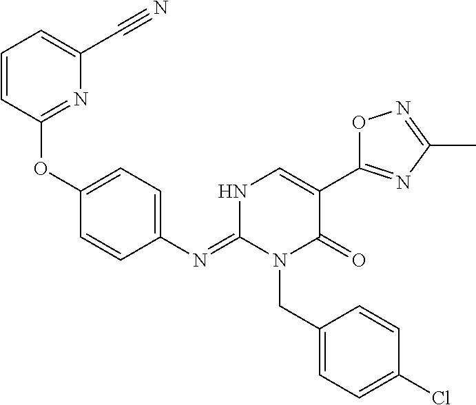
C1(OC2=NC(C#N)=CC=C2)=CC=C(N=C2N(CC3=CC=C(Cl)C=C3)C(=O)C(C3=NC(C)=NO3)=CN2)C=C1
